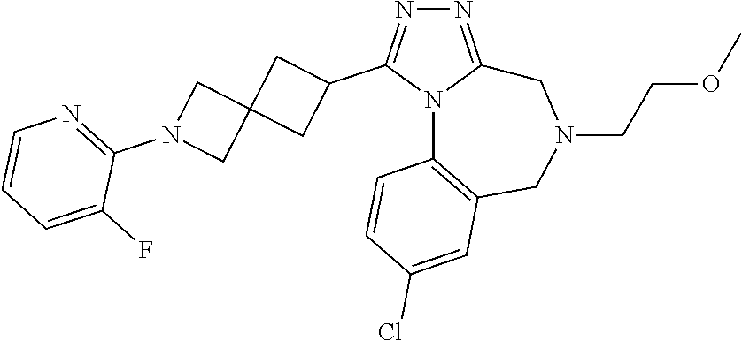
N1=C2N(C(C3CC4(C3)CN(C3=NC=CC=C3F)C4)=N1)C1=C(CN(CCOC)C2)C=C(Cl)C=C1
